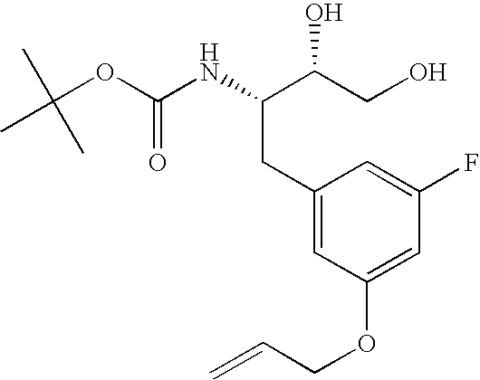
CC(C)(C)OC(NC(C(CO)O)CC1=CC(OCC=C)=CC(F)=C1)=O
